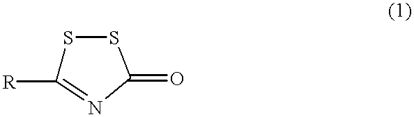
S1C([R])=NC(=O)S1
